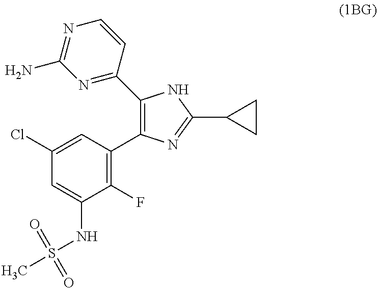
C1=C(Cl)C=C(NS(C)(=O)=O)C(F)=C1C1=C(C2=NC(N)=NC=C2)NC(C2CC2)=N1
